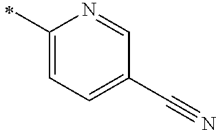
C1=C(C)N=CC(C#N)=C1
